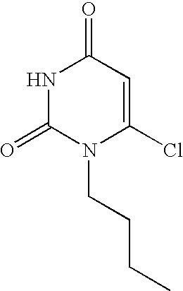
N1C(=O)N(CCCC)C(Cl)=CC1=O
